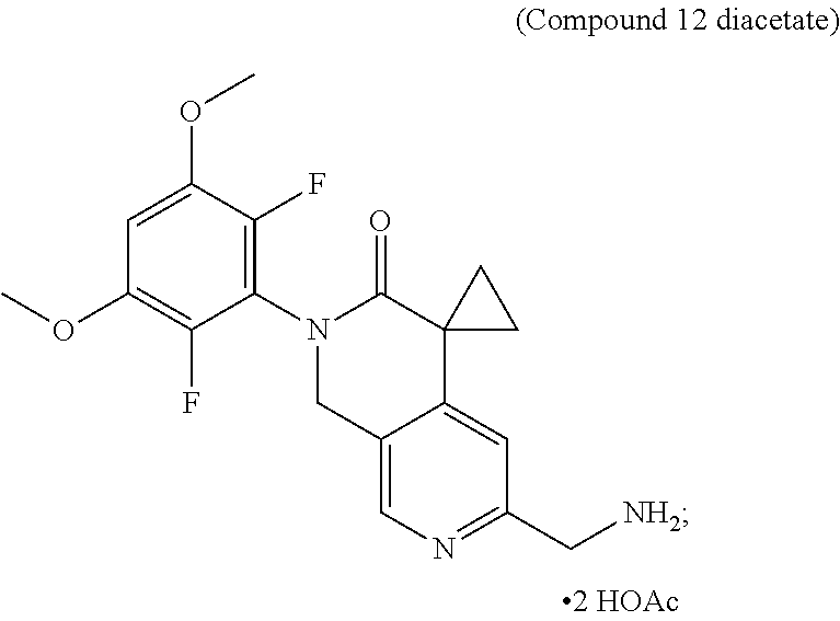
C1=C(OC)C(F)=C(N2CC3=CN=C(C[NH2])C=C3C3(C2=O)CC3)C(F)=C1OC
